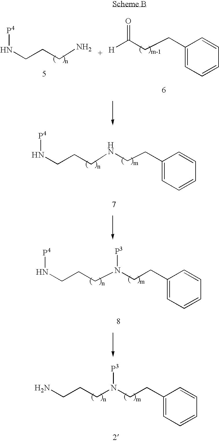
C(CCN(CCC1=CC=CC=C1)[P3])N.C(CCN)N[P4].[H]C(CCC1=CC=CC=C1)=O.C(CCNCCC1=CC=CC=C1)N[P4].C(CCN(CCC1=CC=CC=C1)[P3])N[P4]
